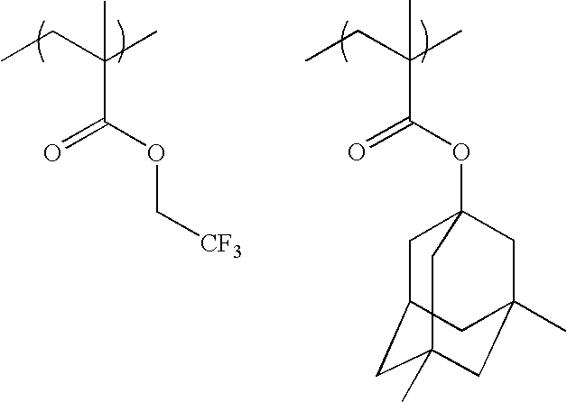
CCC(C)(C(OC[CF3])=O)C.CCC(C)(C(OC12CC3CC(C)(CC(C)(C1)C3)C2)=O)C
